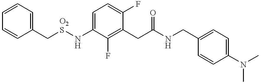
C1=CC=CC(C[O2S]NC2=CC=C(F)C(CC(NCC3=CC=C(N(C)C)C=C3)=O)=C2F)=C1
